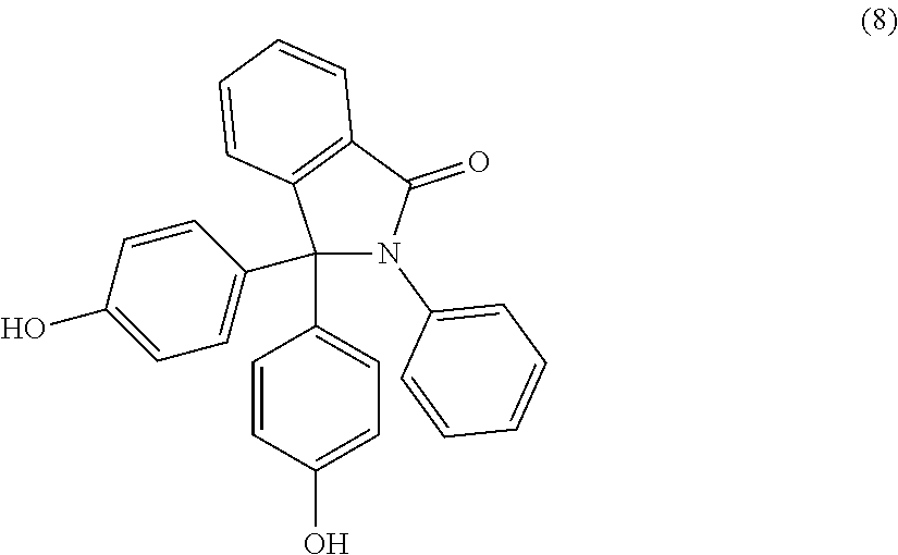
C1(C2=CC=C(O)C=C2)(C2=CC=C(O)C=C2)N(C2=CC=CC=C2)C(=O)C2=C1C=CC=C2
